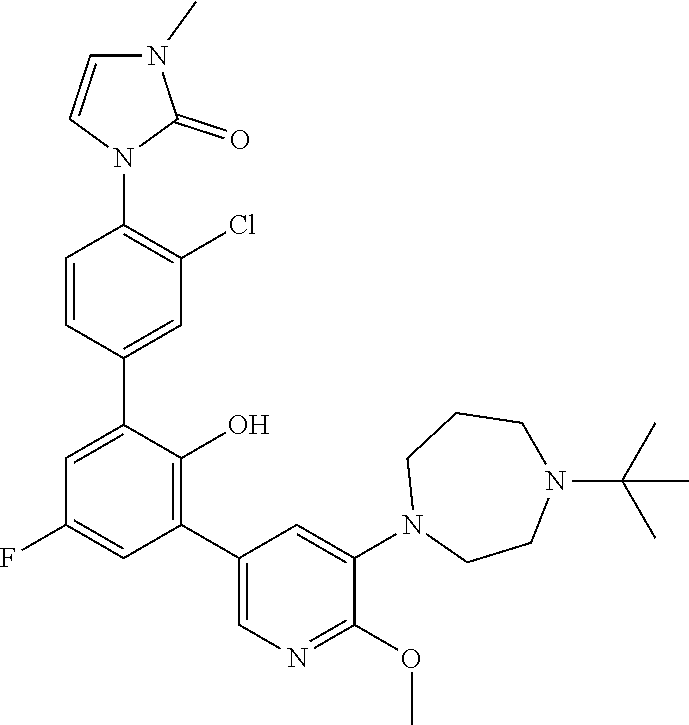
C1=C(C2=CC(Cl)=C(N3C(=O)N(C)C=C3)C=C2)C(O)=C(C2=CN=C(OC)C(N3CCN(C(C)(C)C)CCC3)=C2)C=C1F
